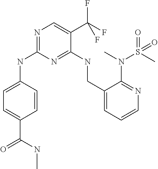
C1=CC(NC2=NC=C(C(F)(F)F)C(NCC3=CC=CN=C3N(C)S(C)(=O)=O)=N2)=CC=C1C(NC)=O
